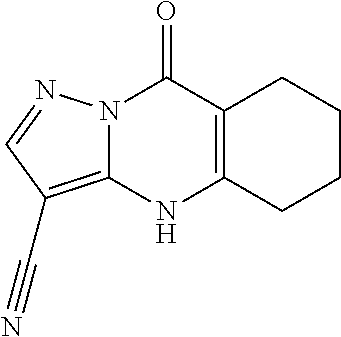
C12=C(CCCC1)NC1=C(C#N)C=NN1C2=O
